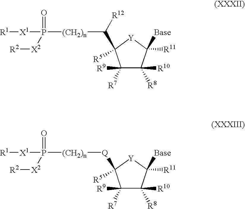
C1([R9])([R7])C([R10])([R8])C([Base])([R11])[Y]C1(C([R12])[(CH2)n]P([X1][R1])(=O)[X2][R2])[R5].C1([R9])([R7])C([R10])([R8])C([Base])([R11])[Y]C1([Q][(CH2)n]P([X1][R1])(=O)[X2][R2])[R5]
